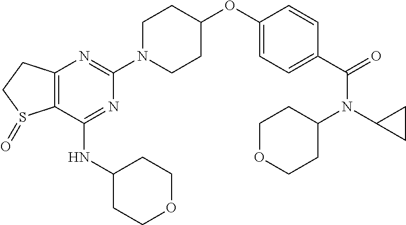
C12=C(C(NC3CCOCC3)=NC(N3CCC(OC4=CC=C(C(=O)N(C5CC5)C5CCOCC5)C=C4)CC3)=N1)S(=O)CC2
